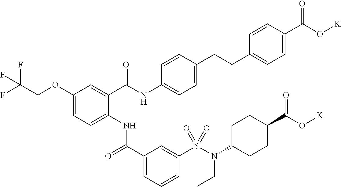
C1(OCC(F)(F)F)=CC=C(NC(C2=CC=CC(S(N(C3CCC(C(O[K])=O)CC3)CC)(=O)=O)=C2)=O)C(C(NC2=CC=C(CCC3=CC=C(C(O[K])=O)C=C3)C=C2)=O)=C1
